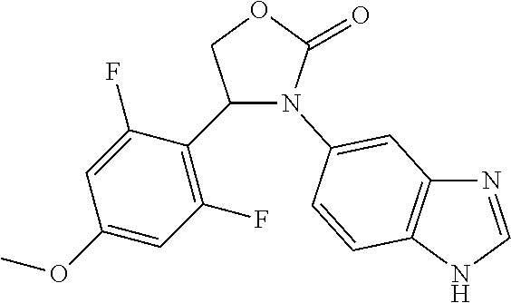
C1(=O)OCC(C2=C(F)C=C(OC)C=C2F)N1C1=CC2=C(NC=N2)C=C1
